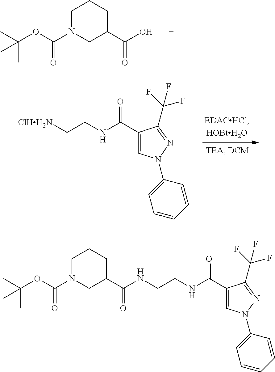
C1N(C(OC(C)(C)C)=O)CC(C(O)=O)CC1.C1(C(NCC[ClHH2N])=O)=CN(C2=CC=CC=C2)N=C1C(F)(F)F.C1(C(NCCNC(C2CN(C(OC(C)(C)C)=O)CCC2)=O)=O)=CN(C2=CC=CC=C2)N=C1C(F)(F)F
